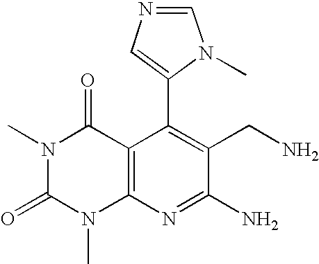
C1(C2=CN=CN2C)=C(CN)C(N)=NC2=C1C(=O)N(C)C(=O)N2C
